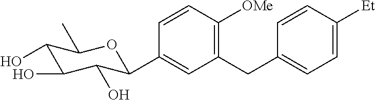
C1=CC([OMe])=C(CC2=CC=C([Et])C=C2)C=C1C1C(O)C(O)C(O)C(C)O1
